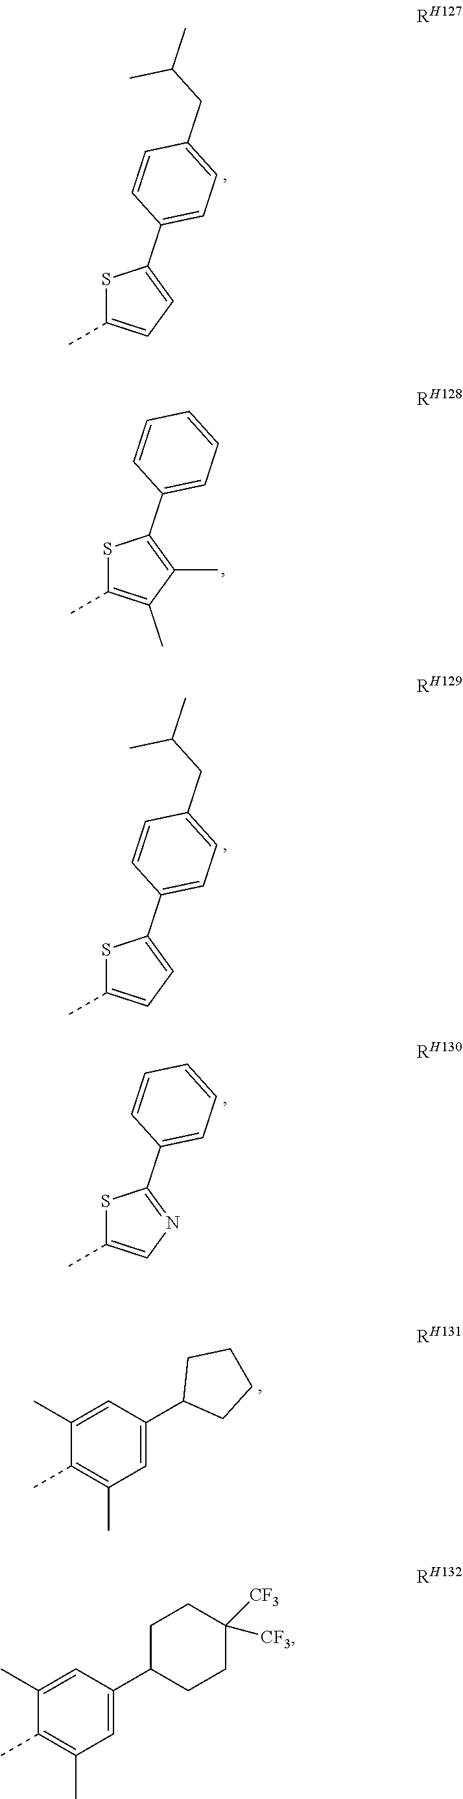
S1C(C)=CC=C1C1=CC=C(CC(C)C)C=C1.S1C(C)=C(C)C(C)=C1C1=CC=CC=C1.S1C(C)=CC=C1C1=CC=C(CC(C)C)C=C1.S1C(C)=CN=C1C1=CC=CC=C1.C1(C)=CC(C2CCCC2)=CC(C)=C1C.C1(C)=CC(C2CCC([CF3])([CF3])CC2)=CC(C)=C1C
